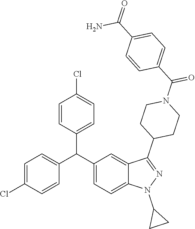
C1=C(Cl)C=CC(C(C2=CC=C3C(=C2)C(C2CCN(C(C4=CC=C(C(=O)N)C=C4)=O)CC2)=NN3C2CC2)C2=CC=C(Cl)C=C2)=C1
